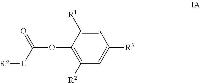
O(C1=C([R2])C=C([R3])C=C1[R1])C(=O)[L][Ra]
